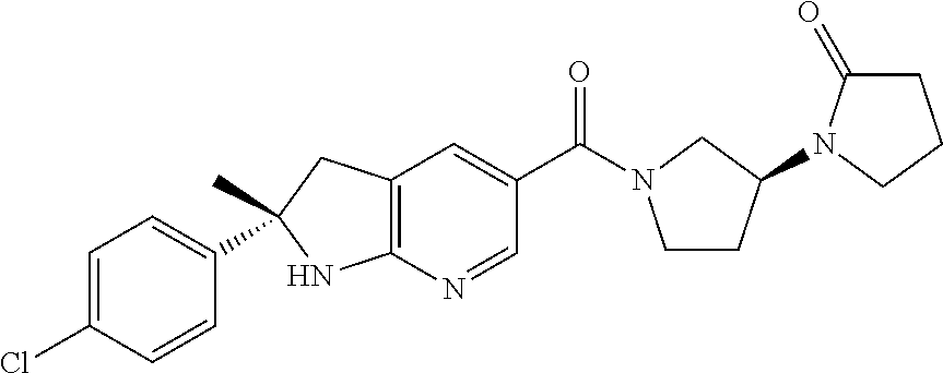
C1(=O)CCCN1C1CCN(C(C2=CC3=C(N=C2)NC(C2=CC=C(Cl)C=C2)(C)C3)=O)C1
